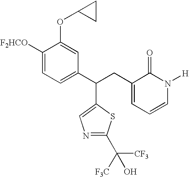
C1([F2HCO])=CC=C(C(CC2=CC=CN([H])C2=O)C2=CN=C(C([F3C])([CF3])O)S2)C=C1OC1CC1
